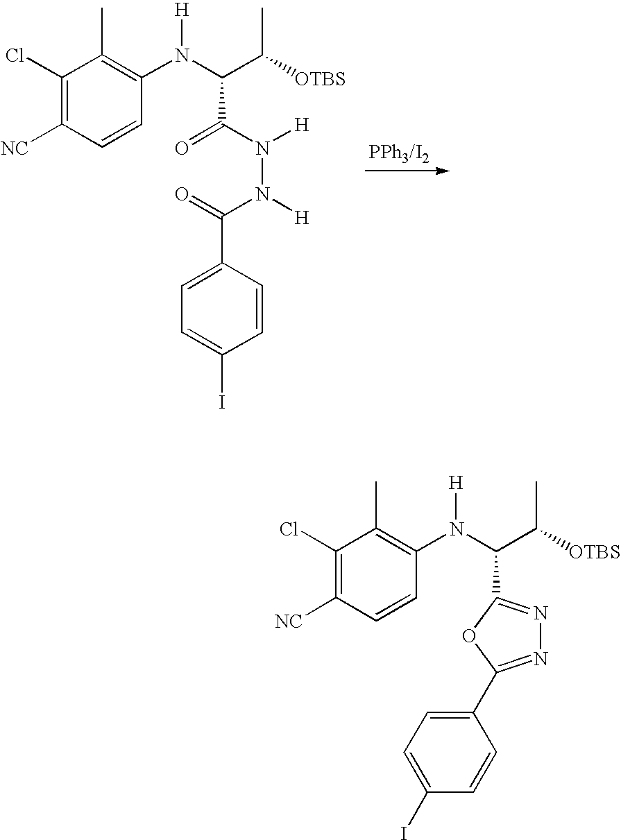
C1(Cl)=C([NC])C=CC(N(C(C([OTBS])C)C(N([H])N([H])C(=O)C2=CC=C(I)C=C2)=O)[H])=C1C.C1(Cl)=C([NC])C=CC(N(C(C([OTBS])C)C2=NN=C(C3=CC=C(I)C=C3)O2)[H])=C1C
